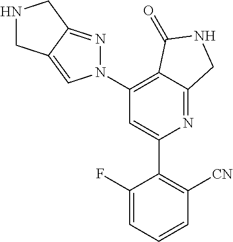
C1(C2=C([CN])C=CC=C2F)=CC(N2N=C3C(=C2)CNC3)=C2C(=N1)CNC2=O
